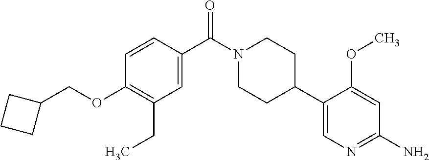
C1=CC(C(N2CCC(C3=CN=C(N)C=C3OC)CC2)=O)=CC(CC)=C1OCC1CCC1
